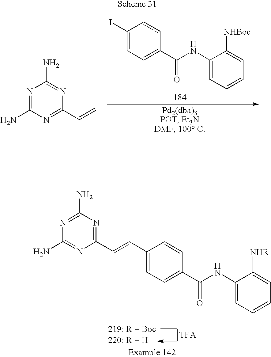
C1(I)=CC=C(C(NC2=CC=CC=C2[NHBoc])=O)C=C1.N1=C(N)N=C(C=C)N=C1N.N1=C(N)N=C(C=CC2=CC=C(C(NC3=CC=CC=C3[NHR])=O)C=C2)N=C1N
